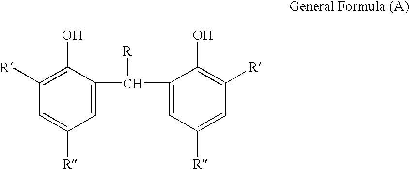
C1=C(C(C2=CC([R])=CC([R])=C2O)[R])C(O)=C([R])C=C1[R]
